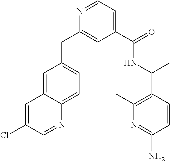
N1=CC=C(C(NC(C)C2=C(C)N=C(N)C=C2)=O)C=C1CC1=CC=C2C(=C1)C=C(Cl)C=N2
